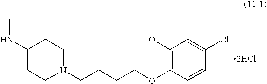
C1(NC)CCN(CCCCOC2=C(OC)C=C(Cl)C=C2)CC1.[2HCl]
